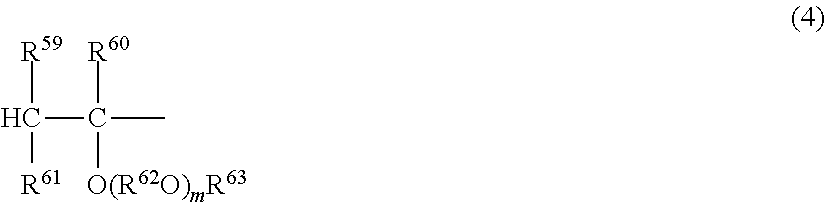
[R59]C(C(C)([R60])[O(R62O)mR63])[R61]
